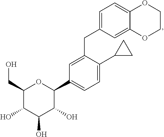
C1(CO)C(O)C(O)C(O)C(C2=CC=C(C3CC3)C(CC3=CC=C4OCCOC4=C3)=C2)O1
